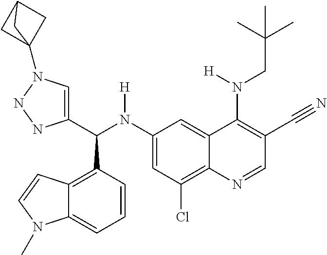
C1(N(C(C2=CN(C34CC(C3)C4)NN2)C2=C3C(=CC=C2)N(C)C=C3)[H])=CC(Cl)=C2C(=C1)C(N(CC(C)(C)C)[H])=C(C#N)C=N2
